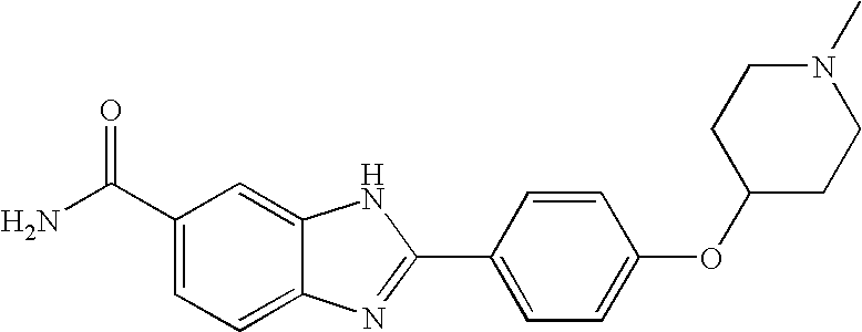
C12=CC(C(=O)N)=CC=C1N=C(C1=CC=C(OC3CCN(C)CC3)C=C1)N2
